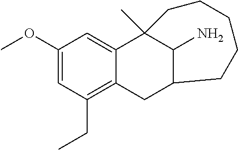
C1(OC)=CC(CC)=C2C(=C1)C1(C)C(N)C(C2)CCCCC1
